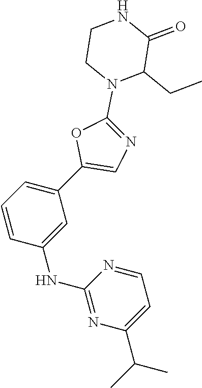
C1=CC(NC2=NC(C(C)C)=CC=N2)=CC(C2=CN=C(N3C(CC)C(=O)NCC3)O2)=C1
